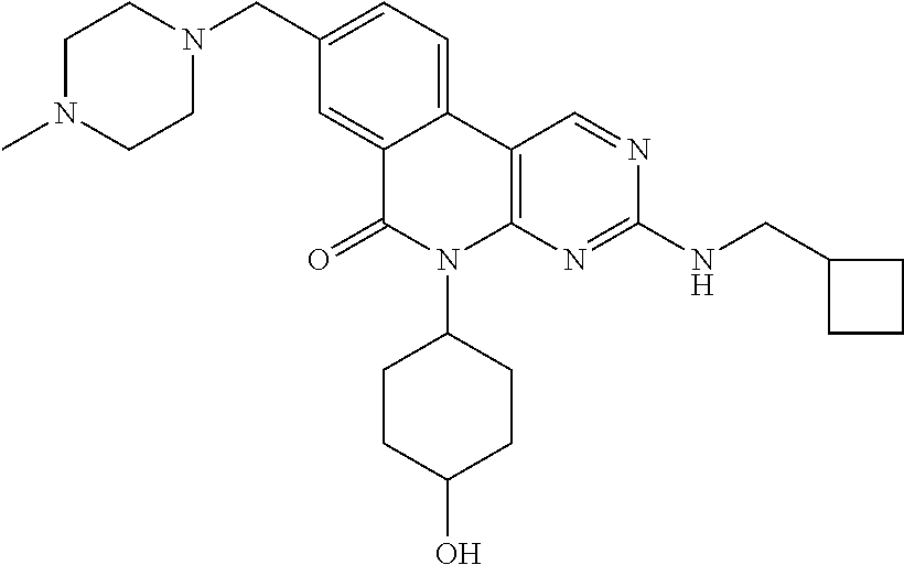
C1(CN2CCN(C)CC2)=CC=C2C(=C1)C(=O)N(C1CCC(O)CC1)C1=C2C=NC(NCC2CCC2)=N1
